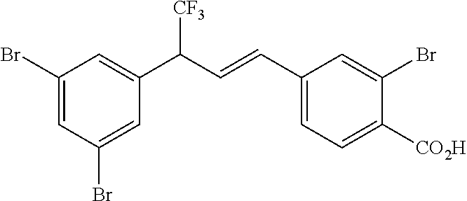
C1(Br)=CC(Br)=CC(C(C=CC2=CC=C([CO2H])C(Br)=C2)[CF3])=C1
